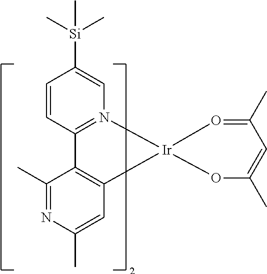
C1=CC2=N(C=C1[Si](C)(C)C)[Ir]1(C3=C2C(C)=NC(C)=C3)O=C(C)C=C(C)O1
